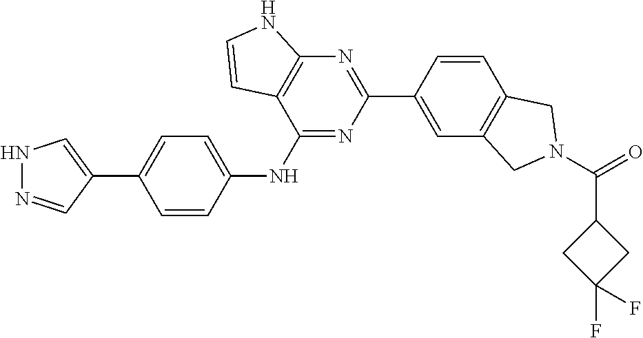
N1N=CC(C2=CC=C(NC3=NC(C4=CC5=C(C=C4)CN(C(=O)C4CC(F)(F)C4)C5)=NC4=C3C=CN4)C=C2)=C1
